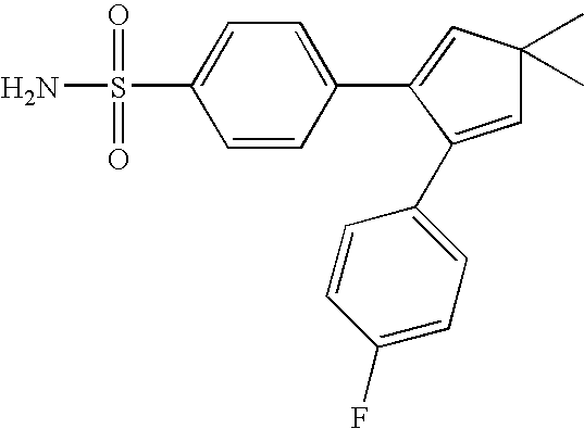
S(N)(C1=CC=C(C2=CC(C)(C)C=C2C2=CC=C(F)C=C2)C=C1)(=O)=O
